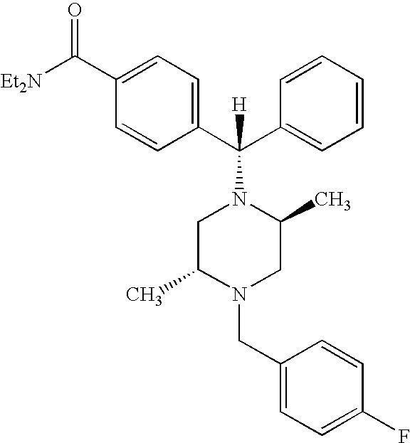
C1=C(C([Et2N])=O)C=CC(C(C2=CC=CC=C2)(N2CC(C)N(CC3=CC=C(F)C=C3)CC2C)[H])=C1
